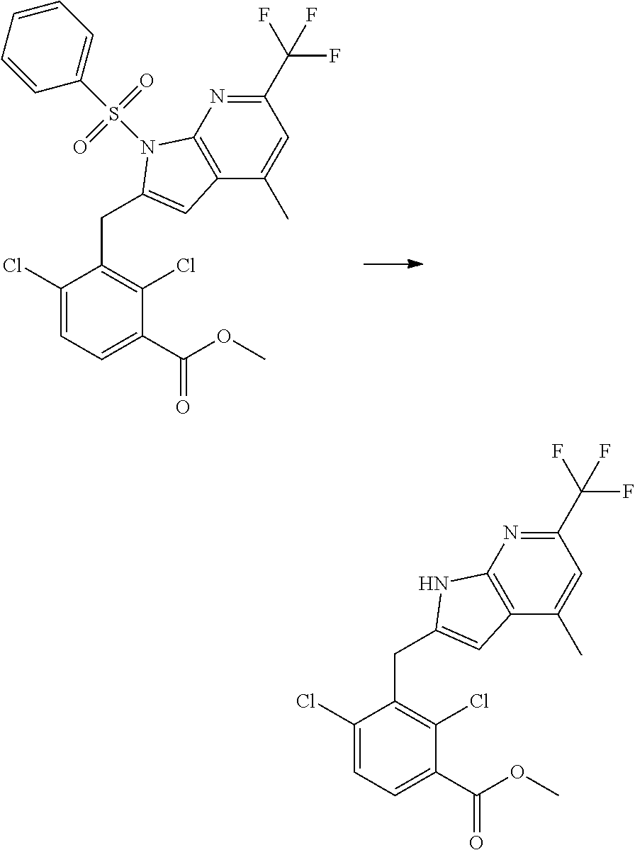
C1(Cl)=CC=C(C(OC)=O)C(Cl)=C1CC1=CC2=C(N=C(C(F)(F)F)C=C2C)N1S(C1=CC=CC=C1)(=O)=O.C1(Cl)=CC=C(C(OC)=O)C(Cl)=C1CC1=CC2=C(N=C(C(F)(F)F)C=C2C)N1
